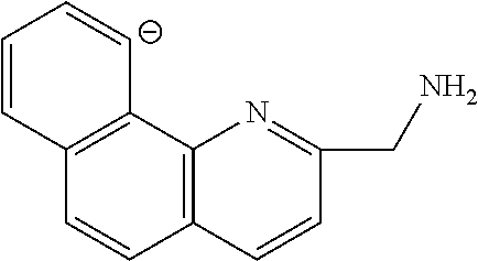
C12=C(C=CC(CN)=N1)C=CC1=C2[C-]=CC=C1
